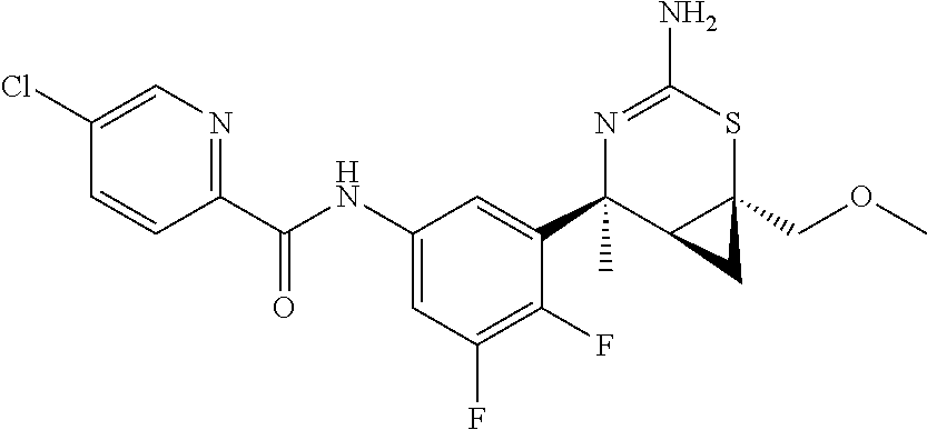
N1=C(N)SC2(COC)C(C1(C1=CC(NC(C3=NC=C(Cl)C=C3)=O)=CC(F)=C1F)C)C2
